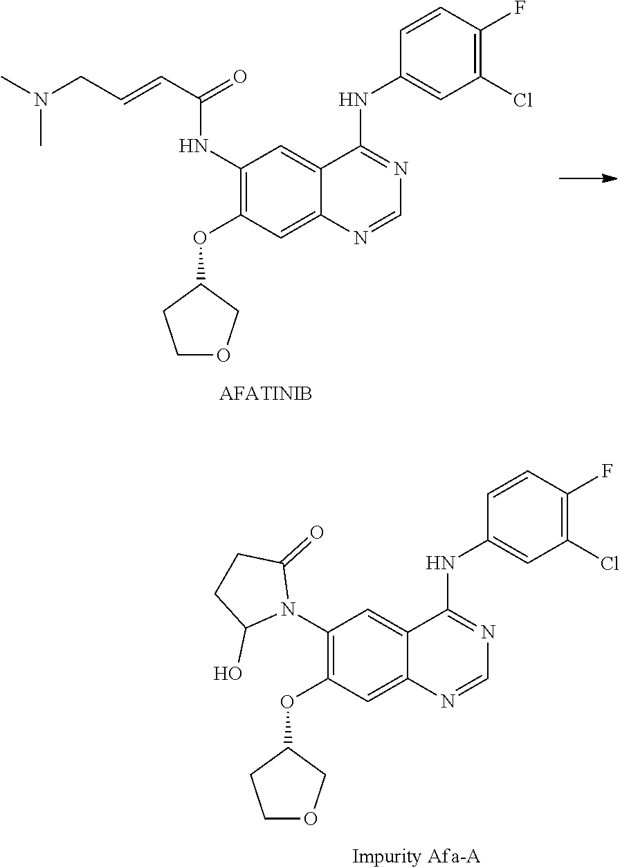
C1(NC(=O)C=CCN(C)C)=C(OC2CCOC2)C=C2C(=C1)C(NC1=CC(Cl)=C(F)C=C1)=NC=N2.C1(N2C(=O)CCC2O)=C(OC2CCOC2)C=C2C(=C1)C(NC1=CC(Cl)=C(F)C=C1)=NC=N2
